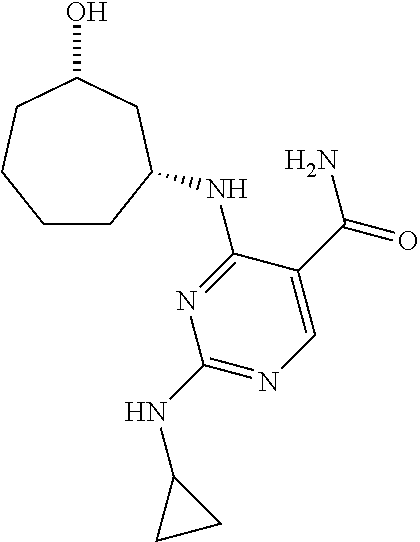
N1=C(NC2CCCCC(O)C2)C(C(N)=O)=CN=C1NC1CC1
